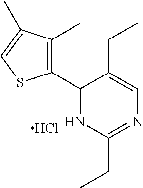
Cl.C1(C2=C(C)C(C)=CS2)NC(CC)=NC=C1CC
